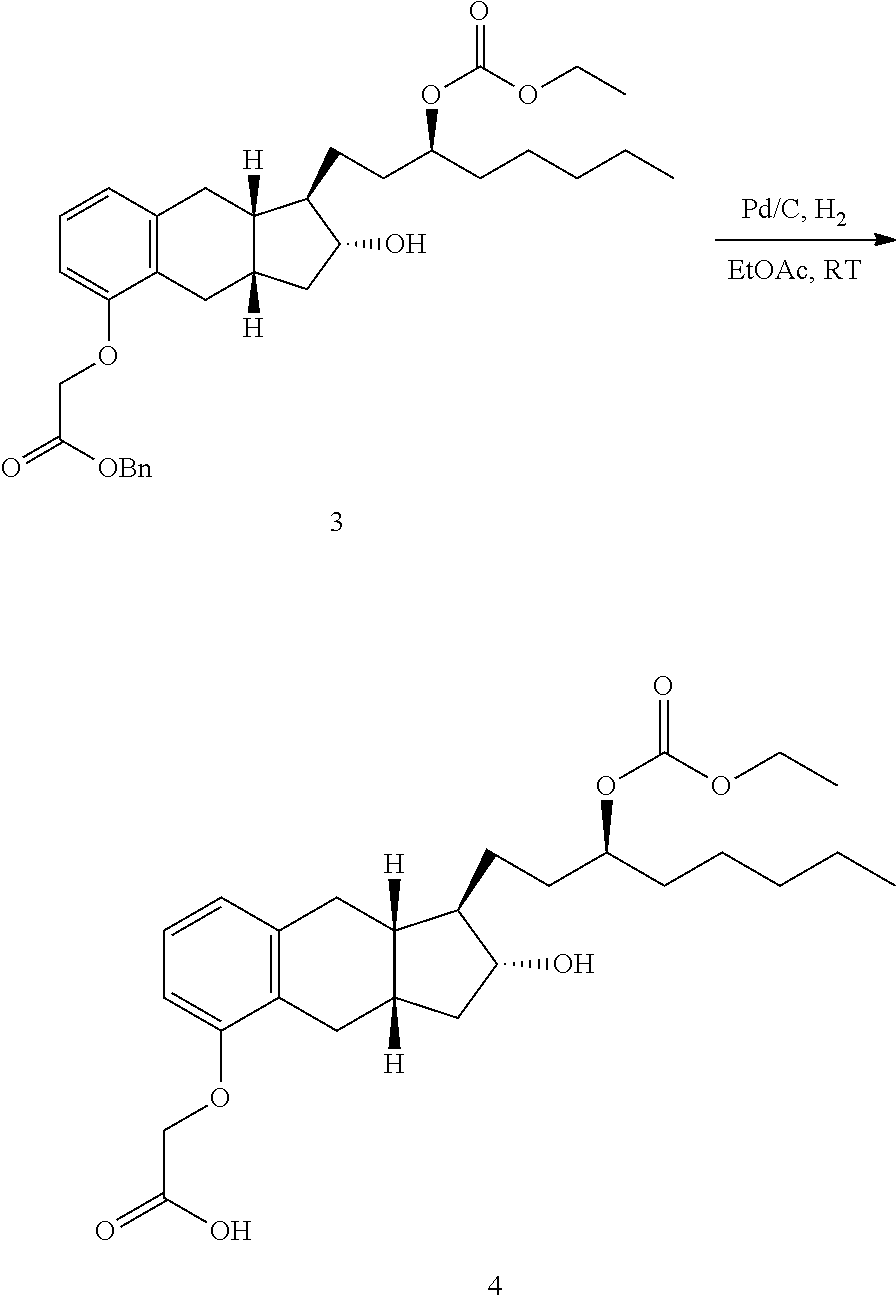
C1=C(OCC(=O)[OBn])C2=C(C=C1)CC1([H])C([H])(C2)CC(O)C1CCC(OC(OCC)=O)CCCCC.C1=C(OCC(=O)O)C2=C(C=C1)CC1([H])C([H])(C2)CC(O)C1CCC(OC(OCC)=O)CCCCC
